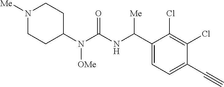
C1(N(C(NC(C2=CC=C(C#C)C(Cl)=C2Cl)[Me])=O)[OMe])CCN([Me])CC1
